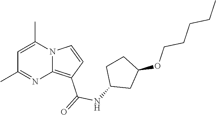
C1=C(C)N2C(=C(C(=O)NC3CC(OCCCCC)CC3)C=C2)N=C1C
